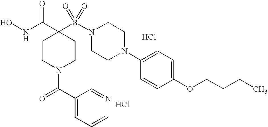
Cl.ONC(C1(S(N2CCN(C3=CC=C(OCCCC)C=C3)CC2)(=O)=O)CCN(C(=O)C2=CC=CN=C2)CC1)=O.Cl
